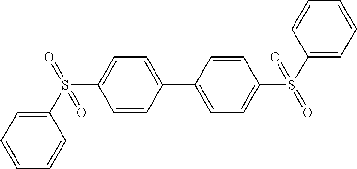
C1(C2=CC=C(S(C3=CC=CC=C3)(=O)=O)C=C2)=CC=C(S(C2=CC=CC=C2)(=O)=O)C=C1
